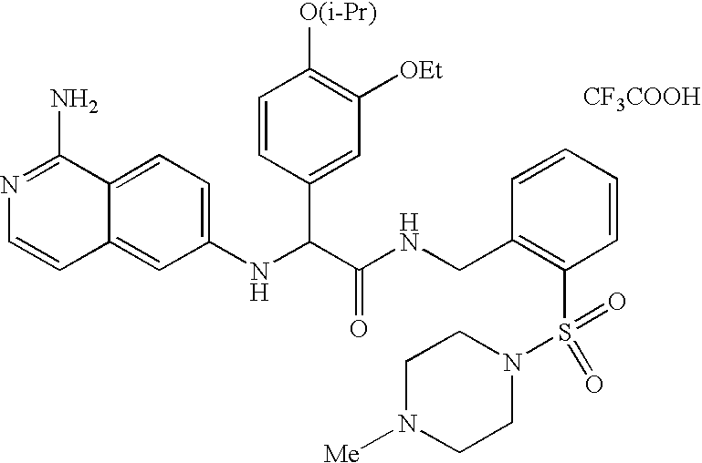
[CF3COOH].C1(NC(C(NCC2=C(S(=O)(N3CCN([Me])CC3)=O)C=CC=C2)=O)C2=CC([OEt])=C([O(i-Pr)])C=C2)=CC=C2C(=C1)C=CN=C2N
